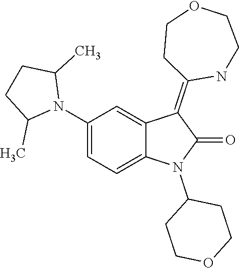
C1(N2C(=O)C(=C3CCOCCN3)C3=CC(N4C(C)CCC4C)=CC=C23)CCOCC1
